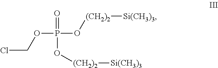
O=P(O[(CH2)2][Si(CH3)3])(OCCl)O[(CH2)2][Si(CH3)3]
